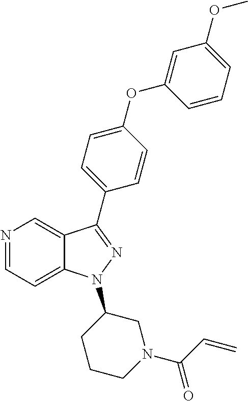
N1=CC=C2C(=C1)C(C1=CC=C(OC3=CC(OC)=CC=C3)C=C1)=NN2C1CCCN(C(=O)C=C)C1
